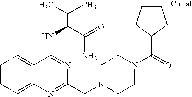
C1=CC=C2C(=C1)C(NC(C(N)=O)C(C)C)=NC(CN1CCN(C(=O)C3CCCC3)CC1)=N2
